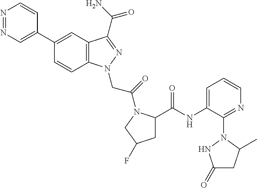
N1=NC=C(C2=CC3=C(C=C2)N(CC(=O)N2C(C(NC4=CC=CN=C4N4C(C)CC(=O)N4)=O)CC(F)C2)N=C3C(N)=O)C=C1
